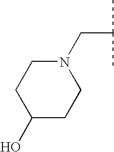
C(C(C)C)N1CCC(O)CC1
